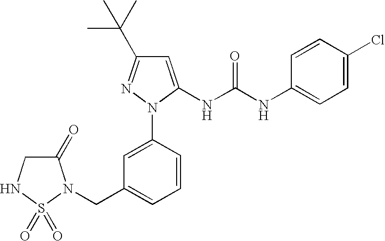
C(C1=CC=CC(N2N=C(C(C)(C)C)C=C2NC(NC2=CC=C(Cl)C=C2)=O)=C1)N1C(=O)CNS1(=O)=O
